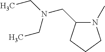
N1(C)C(CN(CC)CC)CCC1
